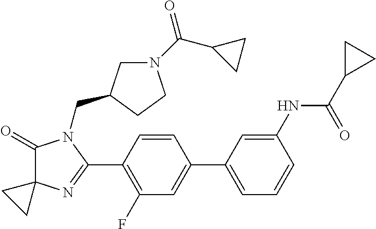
C1(=O)C2(N=C(C3=C(F)C=C(C4=CC=CC(NC(C5CC5)=O)=C4)C=C3)N1CC1CN(C(C3CC3)=O)CC1)CC2
